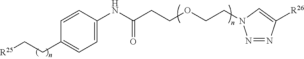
[R25]CCC1=CC=C(NC(CCOCCN2N=NC([R26])=C2)=O)C=C1
